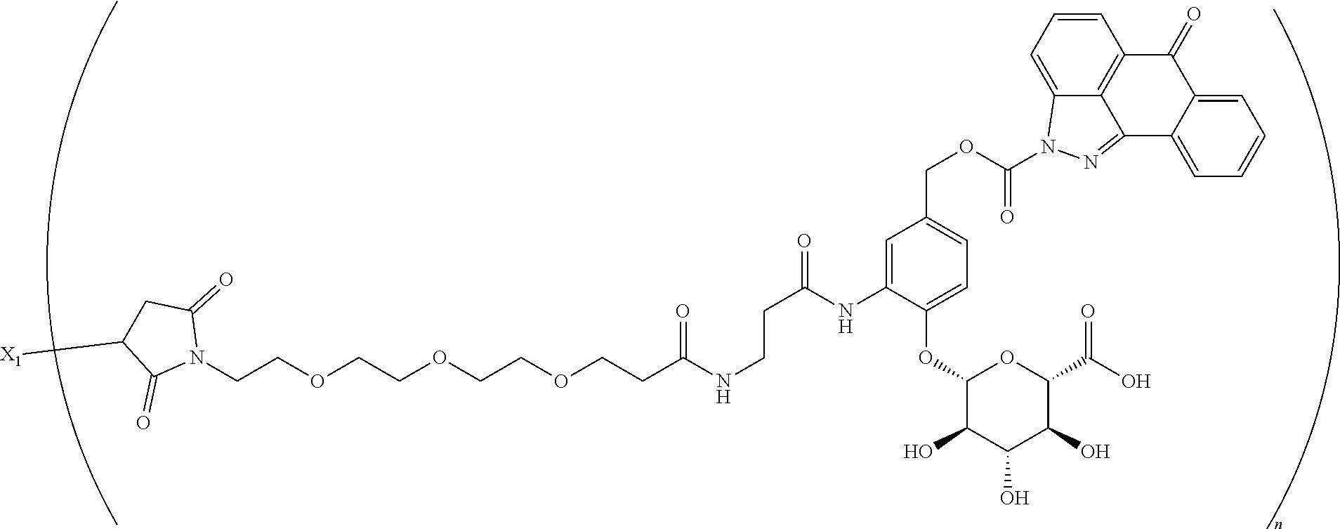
C(COCCOCCOCCC(NCCC(=O)NC1=CC(COC(=O)N2C3=CC=CC4=C3C(=N2)C2=CC=CC=C2C4=O)=CC=C1OC1C(O)C(O)C(O)C(C(O)=O)O1)=O)N1C(=O)CC([X1])C1=O
